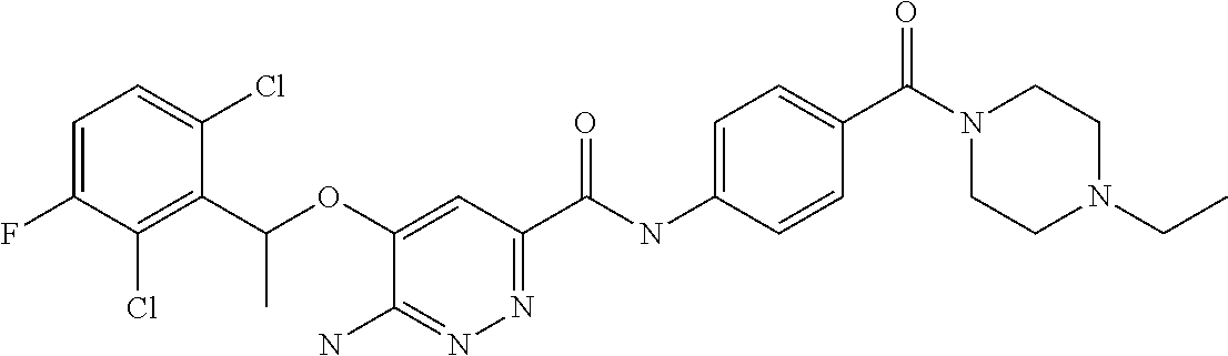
C1=C(F)C(Cl)=C(C(OC2=CC(C(NC3=CC=C(C(N4CCN(CC)CC4)=O)C=C3)=O)=NN=C2N)C)C(Cl)=C1
